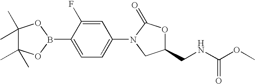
C1=C(F)C(B2OC(C)(C)C(C)(C)O2)=CC=C1N1CC(CNC(OC)=O)OC1=O
